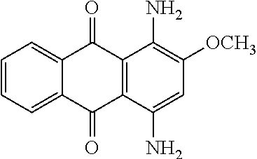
C1=CC=C2C(=C1)C(=O)C1=C(C2=O)C(N)=CC([OCH3])=C1N
